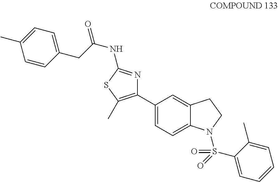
C1(C2=C(C)SC(NC(=O)CC3=CC=C(C)C=C3)=N2)=CC=C2C(=C1)CCN2S(C1=CC=CC=C1C)(=O)=O
